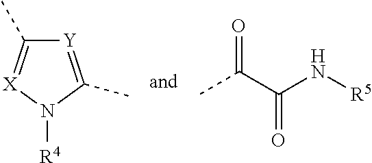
C1(C)=[X]N([R4])C(C)=[Y]1.CC(C(N[R5])=O)=O
